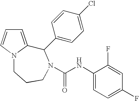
C1=C2N(C=C1)CCCN(C(NC1=CC=C(F)C=C1F)=O)C2C1=CC=C(Cl)C=C1
